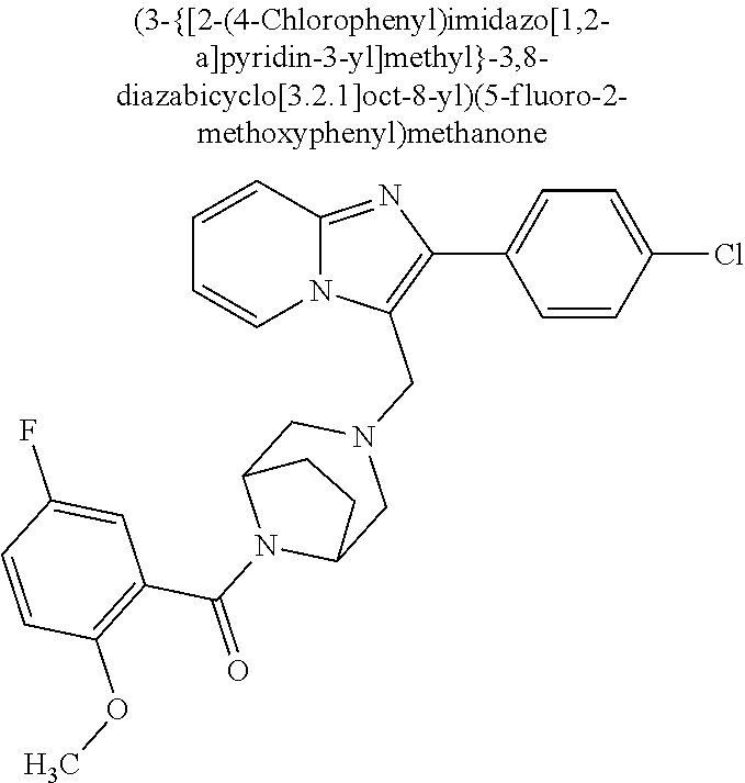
N12C(=NC(C3=CC=C(Cl)C=C3)=C1CN1CC3N(C(=O)C4=C(OC)C=CC(F)=C4)C(C1)CC3)C=CC=C2
